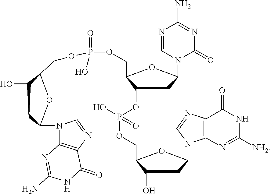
O(P(=O)(O)OCC1C(OP(OCC2C(O)CC(N3C4=C(C(=O)NC([NH2])=N4)N=C3)O2)(O)=O)CC(N2C(=O)N=C(N)N=C2)O1)CC1C(O)CC(N2C3=C(N=C2)C(=O)NC(N)=N3)O1
